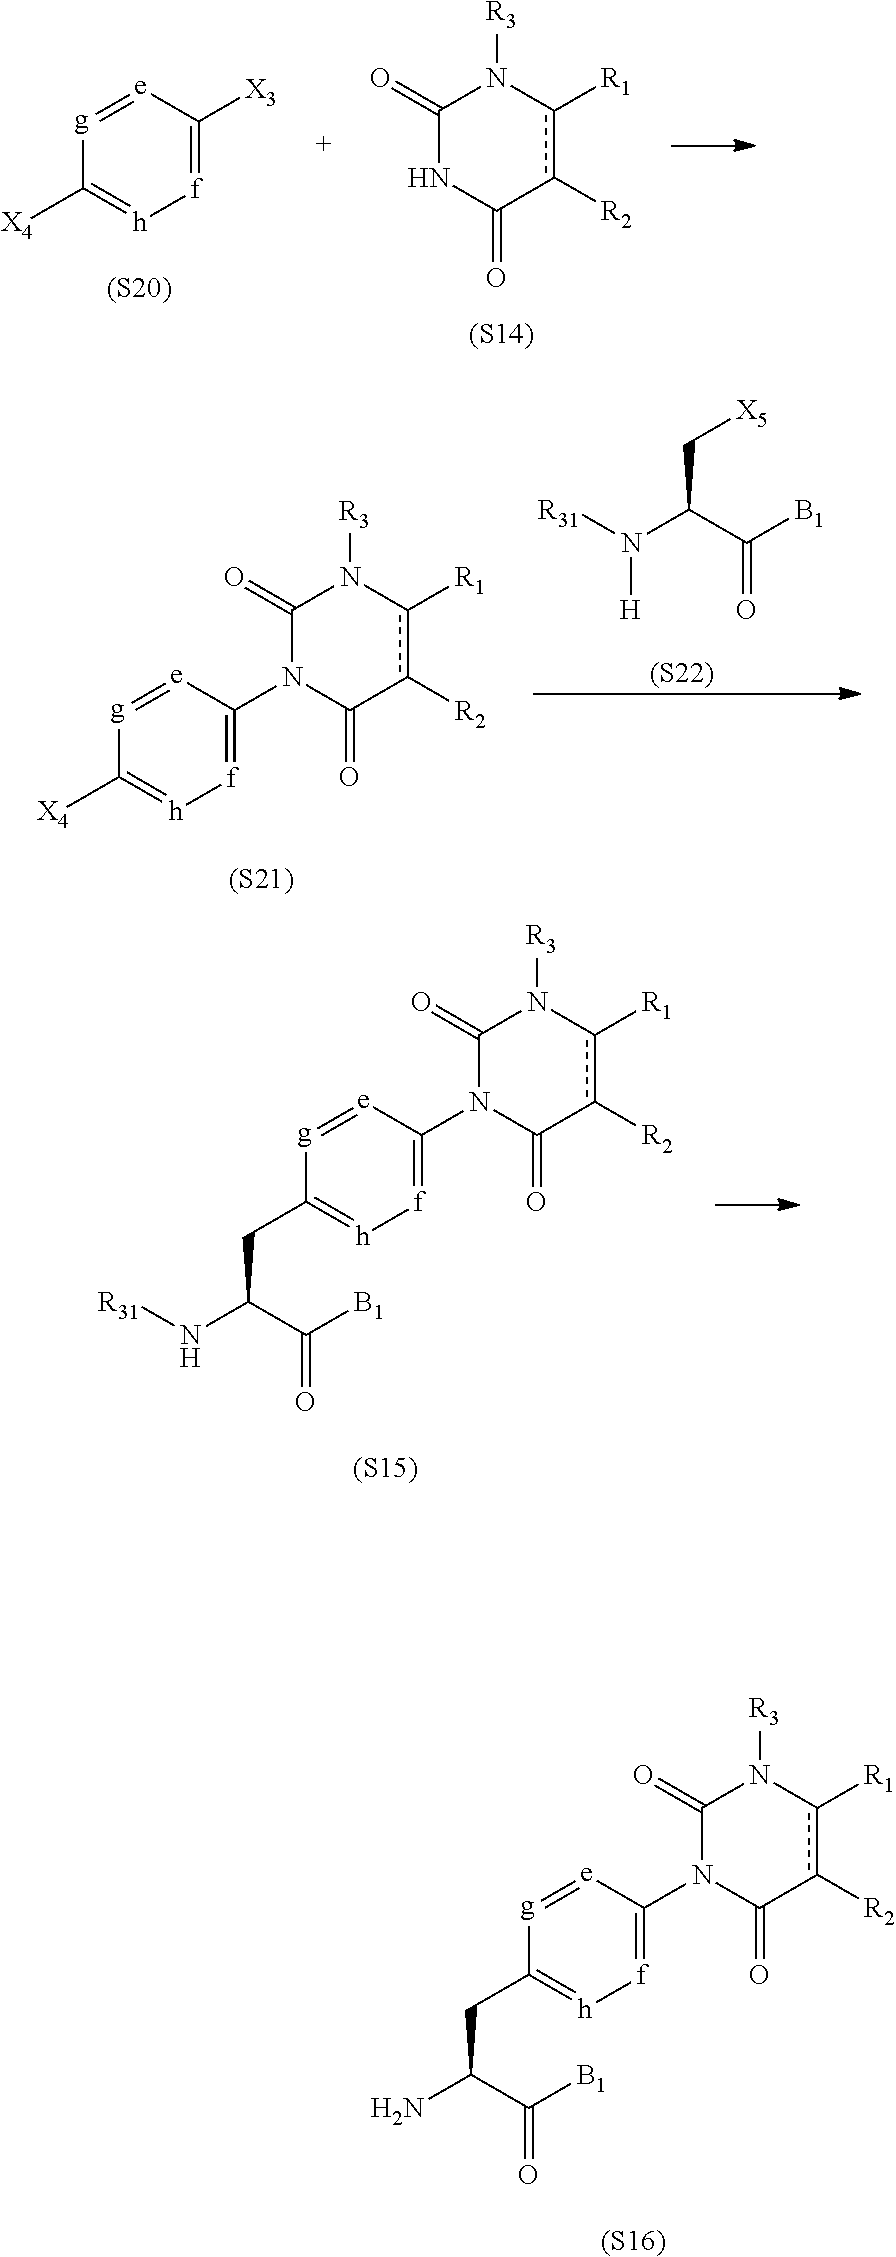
[e]1=[g]C(CC(N[R31])C([B1])=O)=[h][f]=C1N1C(=O)N([R3])c([R1])c([R2])C1=O.[(S15)].[e]1=[g]C(CC(N)C([B1])=O)=[h][f]=C1N1C(=O)N([R3])c([R1])c([R2])C1=O.[(S16)].[e]1=[g]C([X4])=[h][f]=C1[X3].[(S20)].C1(=O)NC(=O)c([R2])c([R1])N1[R3].[(S14)].[X5]CC(N([R31])[H])C([B1])=O.[(S22)].[e]1=[g]C([X4])=[h][f]=C1N1C(=O)N([R3])c([R1])c([R2])C1=O.[(S21)]
